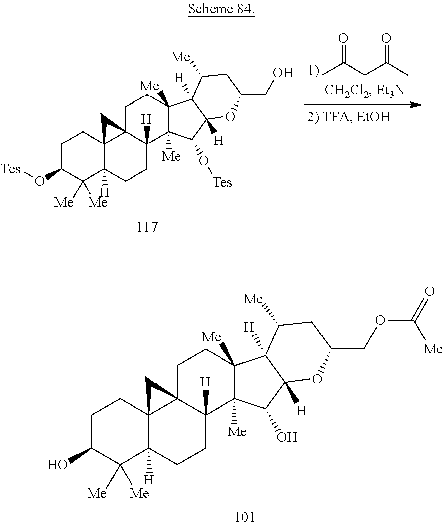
C1C(O)C([Me])([Me])C2([H])C3(C1)C1(C([H])(CC2)C2([Me])C([Me])(CC1)C1([H])C([H])(C2O)OC(COC(=O)[Me])CC1[Me])C3.CC(CC(C)=O)=O.C1C(O[Tes])C([Me])([Me])C2([H])C3(C1)C1(C([H])(CC2)C2([Me])C([Me])(CC1)C1([H])C([H])(C2O[Tes])OC(CO)CC1[Me])C3
